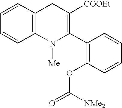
C12=C(C=CC=C1)CC([COOEt])=C(C1=C(OC(=O)[NMe2])C=CC=C1)N2[Me]
